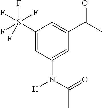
C1(S(F)(F)(F)(F)F)=CC(N([H])C(=O)C)=CC(C(C)=O)=C1
